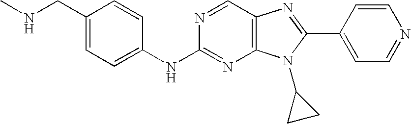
C1(NC2=NC3=C(C=N2)N=C(C2=CC=NC=C2)N3C2CC2)=CC=C(CNC)C=C1
